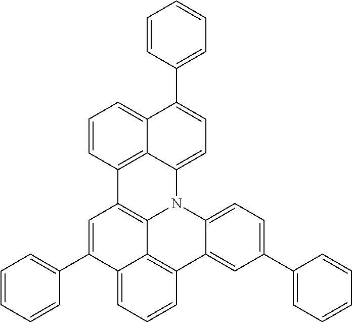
C1=CC(C2=CC=C3C4=C(C=CC=C24)C2=C4N3C3=CC=C(C5=CC=CC=C5)C=C3C3=C4C(=CC=C3)C(C3=CC=CC=C3)=C2)=CC=C1
